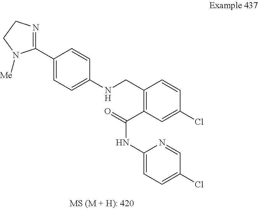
C1(C2=CC=C(NCC3=C(C(=O)NC4=CC=C(Cl)C=N4)C=C(Cl)C=C3)C=C2)=NCCN1[Me]
